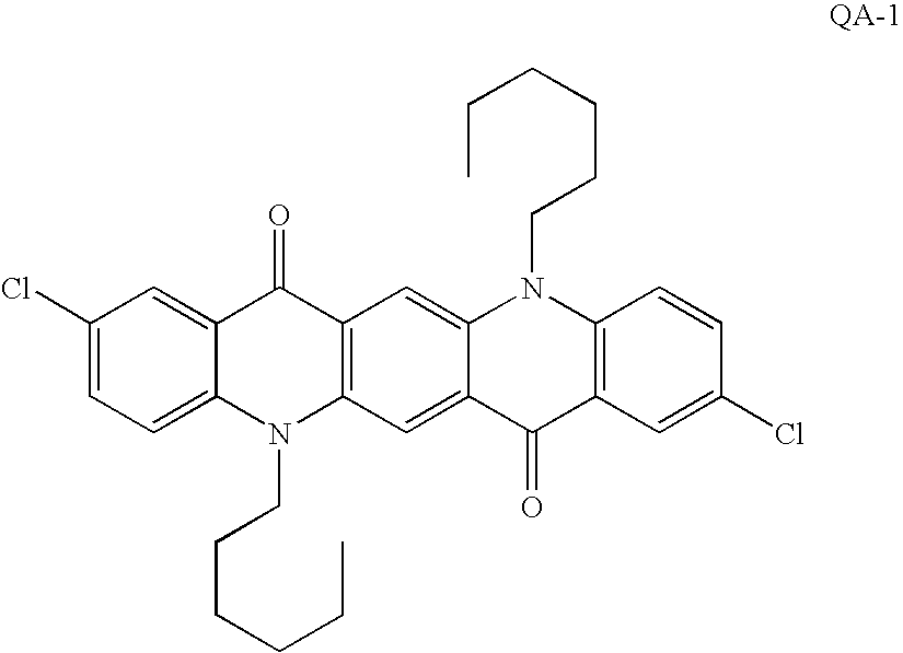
C1(Cl)=CC=C2C(=C1)C(=O)C1=C(N2CCCCCC)C=C2C(=C1)N(CCCCCC)C1=C(C2=O)C=C(Cl)C=C1
